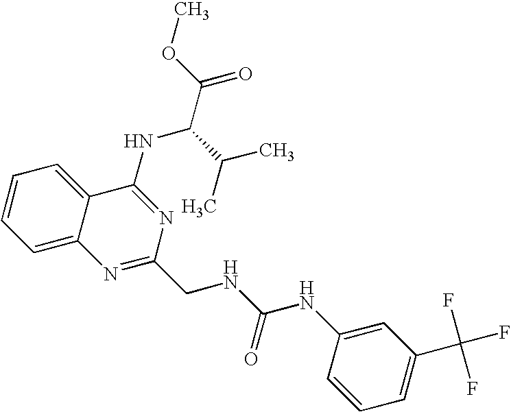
C1=CC=C2C(=C1)C(NC(C(C)C)C(=O)OC)=NC(CNC(NC1=CC(C(F)(F)F)=CC=C1)=O)=N2
